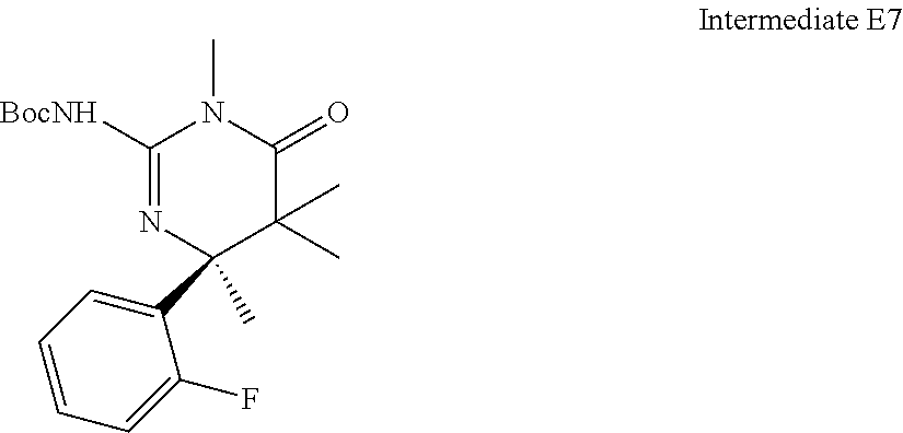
C1(C2(C)N=C([BocNH])N(C)C(=O)C2(C)C)=CC=CC=C1F
